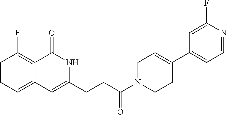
C1=CC=C2C(=C1F)C(=O)NC(CCC(N1CCC(C3=CC=NC(F)=C3)=CC1)=O)=C2
